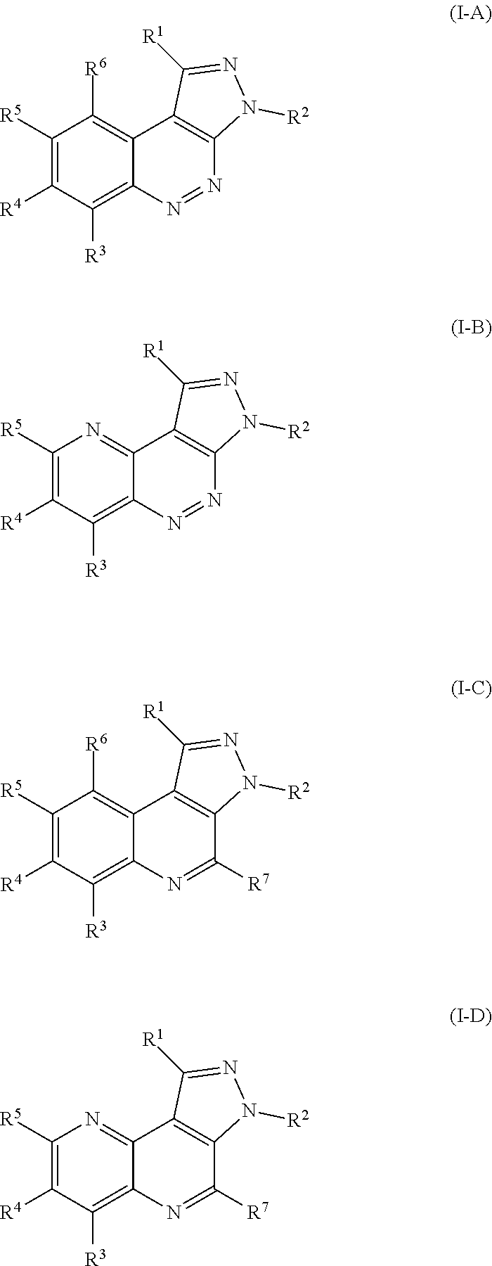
C1([R5])=C([R4])C([R3])=C2C(=C1[R6])C1=C(N=N2)N([R2])N=C1[R1].C1([R5])=C([R4])C([R3])=C2C(=N1)C1=C(N=N2)N([R2])N=C1[R1].C1([R5])=C([R4])C([R3])=C2C(=C1[R6])C1=C(C([R7])=N2)N([R2])N=C1[R1].C1([R5])=C([R4])C([R3])=C2C(=N1)C1=C(C([R7])=N2)N([R2])N=C1[R1]
